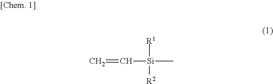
C=C[Si](C)([R1])[R2]
